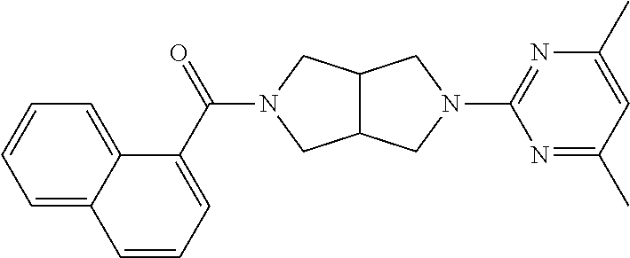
C12C(CN(C(C3=CC=CC4=CC=CC=C34)=O)C1)CN(C1=NC(C)=CC(C)=N1)C2
